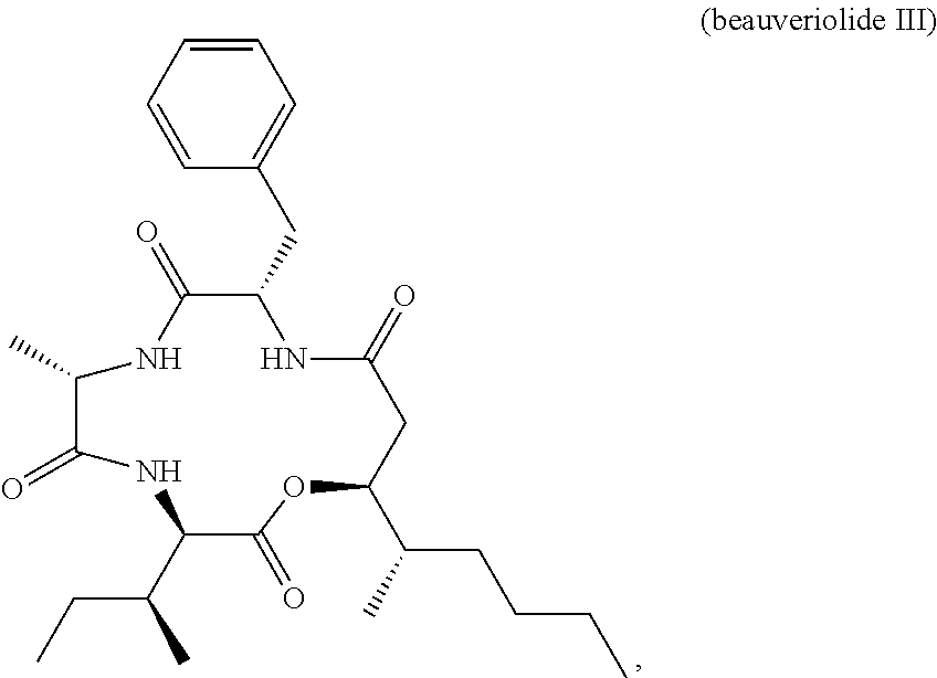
C1=CC=CC(CC2C(=O)NC(C)C(=O)NC(C(CC)C)C(=O)OC(C(CCCC)C)CC(=O)N2)=C1
